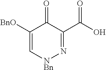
C1([BnO])=C[NBn]N=C(C(O)=O)C1=O
